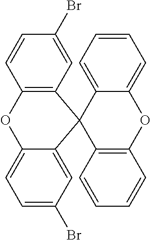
C1=CC2=C(C=C1Br)C1(C3=CC(Br)=CC=C3O2)C2=CC=CC=C2OC2=C1C=CC=C2
